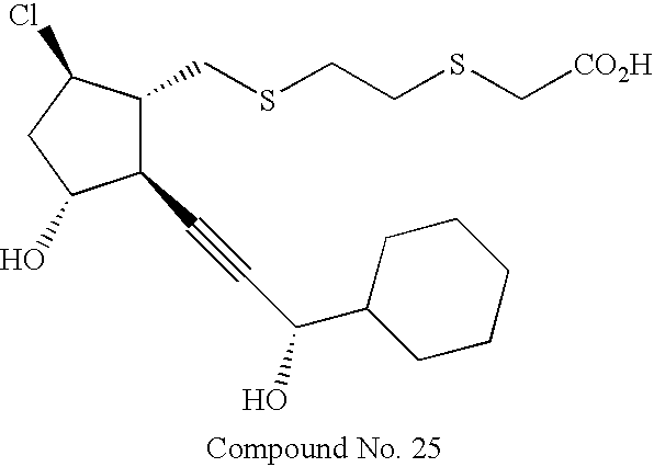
C1(C#CC(C2CCCCC2)O)C(CSCCSC[CO2H])C(Cl)CC1O
